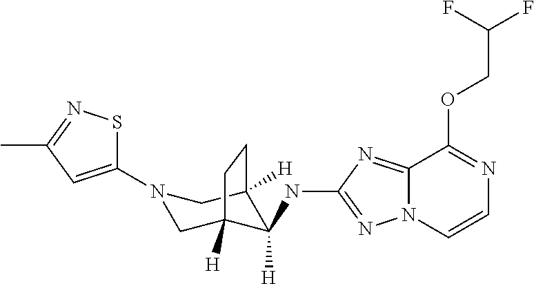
C1=CN=C(OCC(F)F)C2=NC(NC3([H])C4([H])CN(C5=CC(C)=NS5)CC3([H])CC4)=NN12
